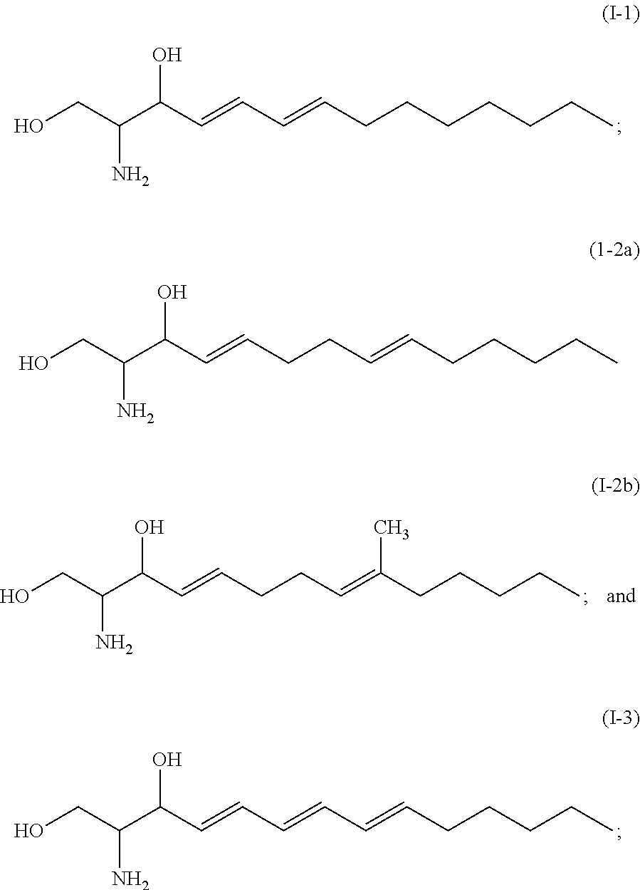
OCC(C(C=CC=CCCCCCCC)O)N.OCC(C(C=CCCC=CCCCCC)O)N.OCC(C(C=CCCC=C(CCCCC)C)O)N.OCC(C(C=CC=CC=CCCCCC)O)N
